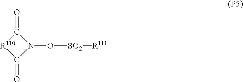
[R110]1C(=O)N(O[SO2][R111])C1=O
